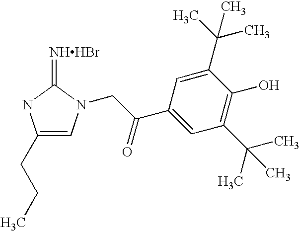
[NHHBr]=C1NC(CCC)=CN1CC(C1=CC(C(C)(C)C)=C(O)C(C(C)(C)C)=C1)=O
